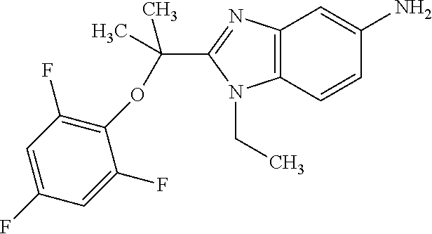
C(C1=NC2=C(N1CC)C=CC(N)=C2)(C)(C)OC1=C(F)C=C(F)C=C1F
